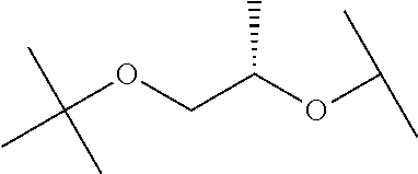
CC(OCC(OC(C)C)C)(C)C
